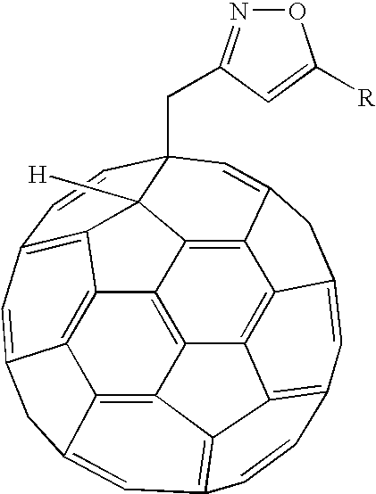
C12=C3C4=C5C6=C1C1=C7C=C6CC5=CC5=C4C4=C(C=C6C(=C34)C3=C2C1([H])C(CC1=NOC([R])=C1)(C=C3C6)C=C7)C=C5
